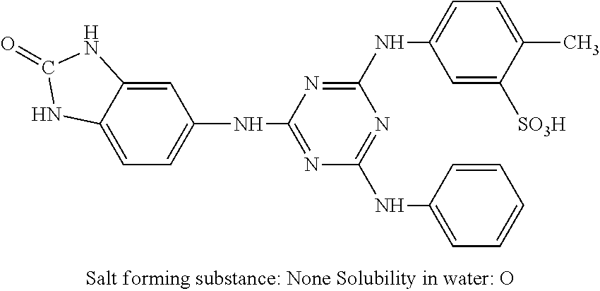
C1=C2C(=CC=C1NC1=NC(NC3=CC=CC=C3)=NC(NC3=CC=C(C)C([SO3H])=C3)=N1)NC(=O)N2
